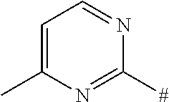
C1=C(C)N=C([#])N=C1
